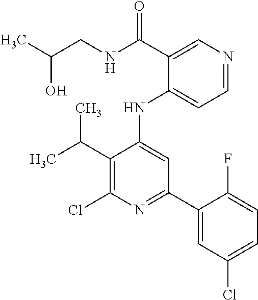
C(C1=C(Cl)N=C(C2=CC(Cl)=CC=C2F)C=C1NC1=CC=NC=C1C(=O)NCC(O)C)(C)C
